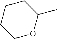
C1OC(C)CCC1
